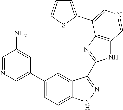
C1(C2=CN=CC(N)=C2)=CC=C2C(=C1)C(C1=NC3=C(N1)C=NC=C3C1=CC=CS1)=NN2
